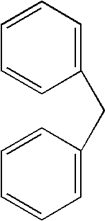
C1(CC2=CC=CC=C2)=CC=CC=C1
